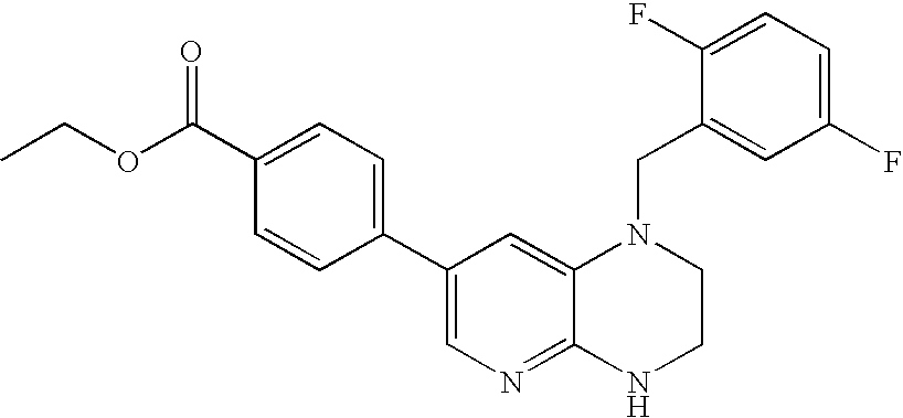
C1(C2=CN=C3C(=C2)N(CC2=CC(F)=CC=C2F)CCN3)=CC=C(C(OCC)=O)C=C1
